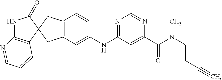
C1(=O)NC2=C(C=CC=N2)C12CC1=C(C2)C=CC(NC2=NC=NC(C(=O)N(CCC#C)C)=C2)=C1
